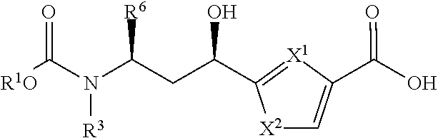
N([R3])(C([R1O])=O)C(CC(O)C1=[X1]C(C(=O)O)=C[X2]1)[R6]
